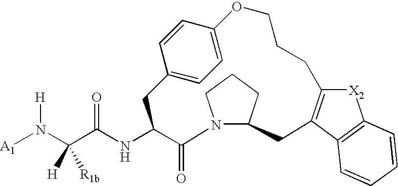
N12CCCC1CC1=C(CCCOC3=CC=C(CC(NC(C(N([A1])[H])([H])[R1b])=O)C2=O)C=C3)[X2]C2=C1C=CC=C2
